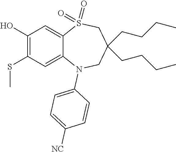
OC1=C(SC)C=C2C(=C1)S(=O)(=O)CC(CCCC)(CCCC)CN2C1=CC=C([NC])C=C1
